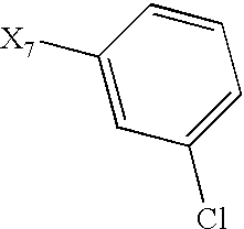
C1=C([X7])C=CC=C1Cl
